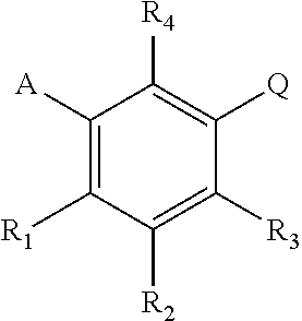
C1([A])=C([R1])C([R2])=C([R3])C([Q])=C1[R4]
